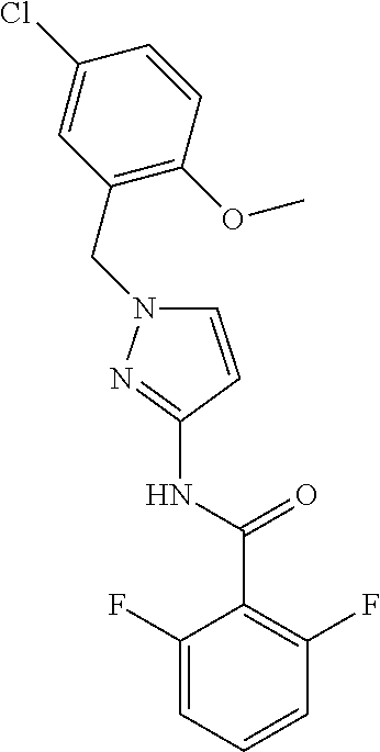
C1=CC=C(F)C(C(NC2=NN(CC3=C(OC)C=CC(Cl)=C3)C=C2)=O)=C1F
